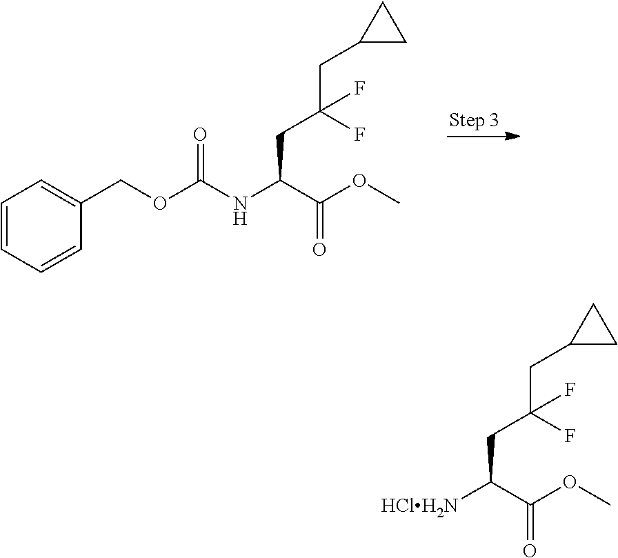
C1=CC=CC(COC(NC(C(OC)=O)CC(F)(CC2CC2)F)=O)=C1.[HClH2N]C(C(OC)=O)CC(F)(CC1CC1)F
